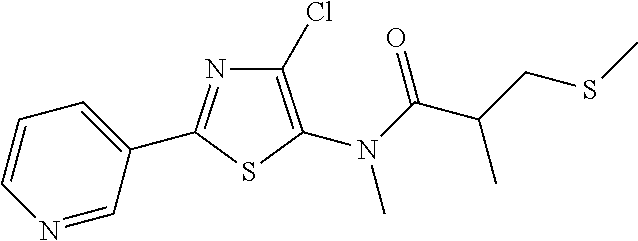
C1(Cl)=C(N(C(C(CSC)C)=O)C)SC(C2=CC=CN=C2)=N1
